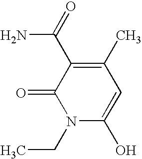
C1(=O)N(CC)C(O)=CC(C)=C1C(=O)N
